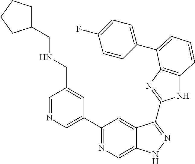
C1=NC=C(C2=NC=C3C(=C2)C(C2=NC4=C(N2)C=CC=C4C2=CC=C(F)C=C2)=NN3)C=C1CNCC1CCCC1
